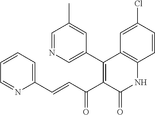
C1=CC=C(C=CC(C2=C(C3=CN=CC(C)=C3)C3=C(NC2=O)C=CC(Cl)=C3)=O)N=C1
